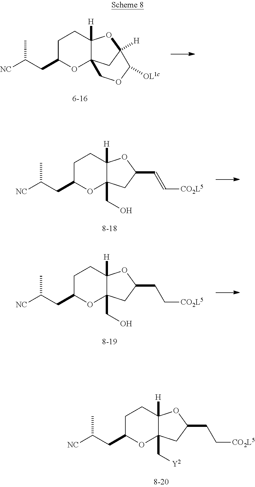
C12([H])C3(CC([H])(O1)C([OL1c])OC3)OC(CC([NC])C)CC2.C12([H])C(CO)(CC(C=C[CO2L5])O1)OC(CC([NC])C)CC2.C12([H])C(CO)(CC(CC[CO2L5])O1)OC(CC([NC])C)CC2.C12([H])C(C[Y2])(CC(CC[CO2L5])O1)OC(CC([NC])C)CC2
